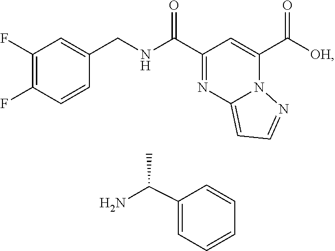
N(C(C1=NC2=CC=NN2C(C([OH])=O)=C1)=O)CC1=CC(F)=C(F)C=C1.C1(C(C)N)=CC=CC=C1
